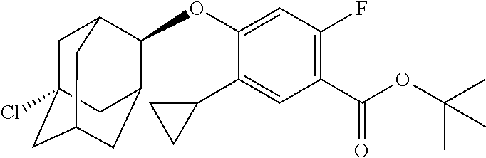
O(C1=CC(F)=C(C(OC(C)(C)C)=O)C=C1C1CC1)C1C2CC3CC(Cl)(CC1C3)C2
